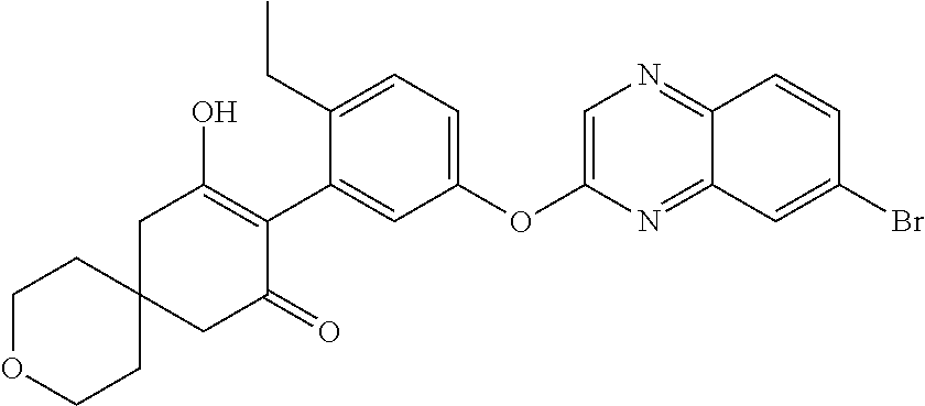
C1OCCC2(C1)CC(=O)C(C1=CC(OC3=CN=C4C(=N3)C=C(Br)C=C4)=CC=C1CC)=C(O)C2
